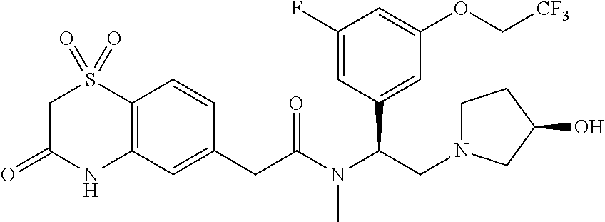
C12=C(C=C(CC(N(C(CN3CCC(O)C3)C3=CC(OC[CF3])=CC(F)=C3)C)=O)C=C1)NC(=O)CS2(=O)=O
